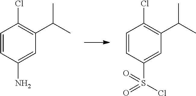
C1=CC(S(Cl)(=O)=O)=CC(C(C)C)=C1Cl.C1=CC(N)=CC(C(C)C)=C1Cl
